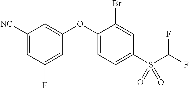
C1([NC])=CC(F)=CC(OC2=CC=C(S(C(F)F)(=O)=O)C=C2Br)=C1
